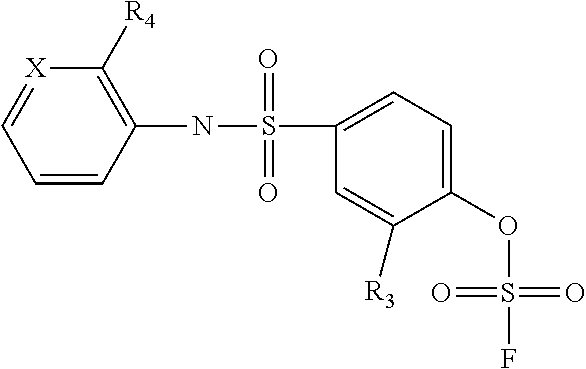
C1=CC(NS(=O)(=O)C2=CC=C(OS(F)(=O)=O)C([R3])=C2)=C([R4])[X]=C1
